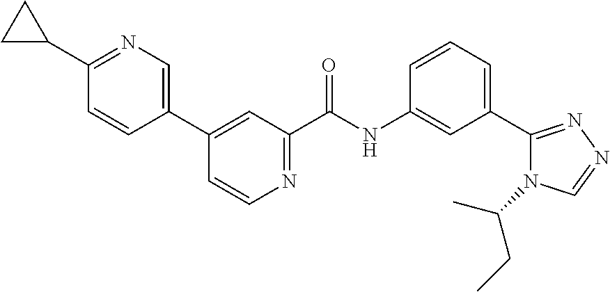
C1(C2CC2)=NC=C(C2=CC(C(NC3=CC(C4=NN=CN4C(C)CC)=CC=C3)=O)=NC=C2)C=C1
